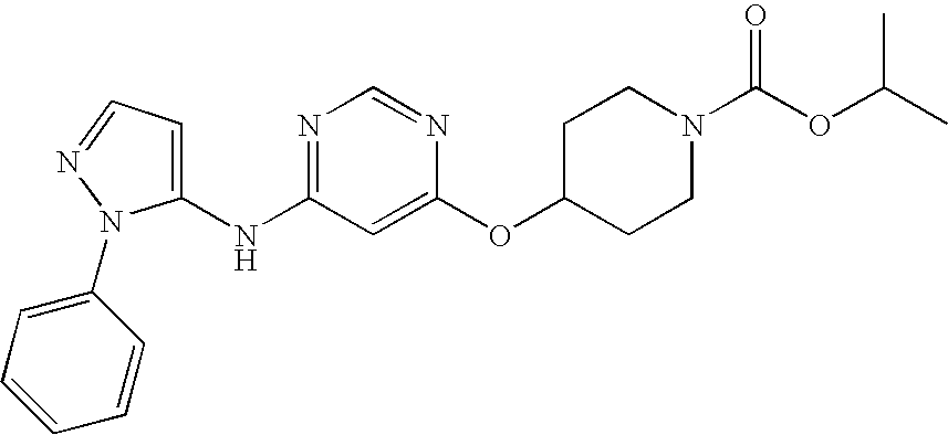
C1(NC2=NC=NC(OC3CCN(C(OC(C)C)=O)CC3)=C2)=CC=NN1C1=CC=CC=C1
